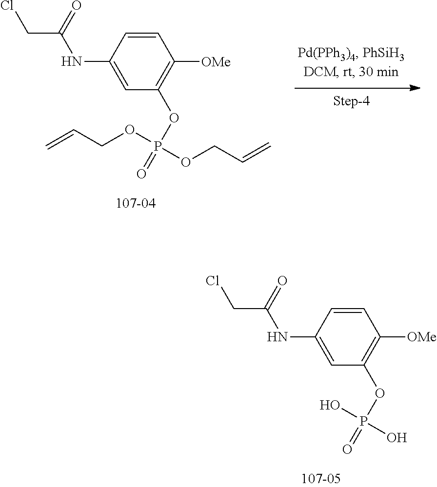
C1=CC(NC(CCl)=O)=CC(OP(=O)(O)O)=C1[OMe].C1=CC(NC(CCl)=O)=CC(OP(=O)(OCC=C)OCC=C)=C1[OMe]
